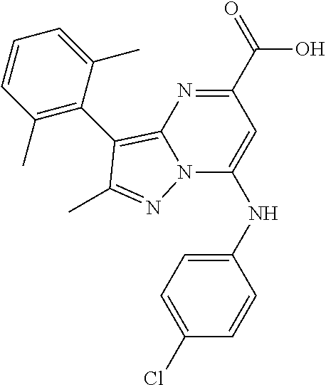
N(C1=CC(C(O)=O)=NC2=C(C3=C(C)C=CC=C3C)C(C)=NN12)C1=CC=C(Cl)C=C1
